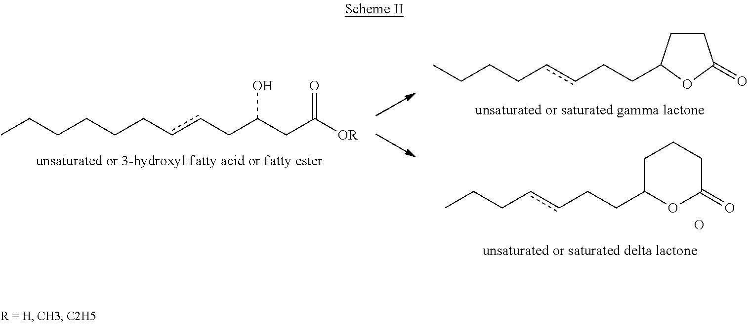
CCCCCCccCC(CC([OR])=O)O.O.C1(CCccCCC)OC(=O)CCC1.C1CC(CCccCCCC)OC1=O
